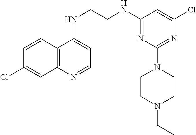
C12=C(N=CC=C1NCCNC1=NC(N3CCN(CC)CC3)=NC(Cl)=C1)C=C(Cl)C=C2
